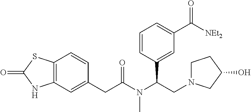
C12=C(C=C(CC(N(C(CN3CCC(O)C3)C3=CC(C([NEt2])=O)=CC=C3)C)=O)C=C1)NC(=O)S2
